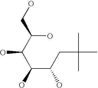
OC(C(C(CC(C)(C)C)O)O)C(O)CO
